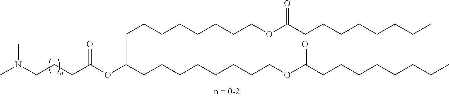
C(CC(OC(CCCCCCCCOC(CCCCCCCC)=O)CCCCCCCCOC(CCCCCCCC)=O)=O)CN(C)C
